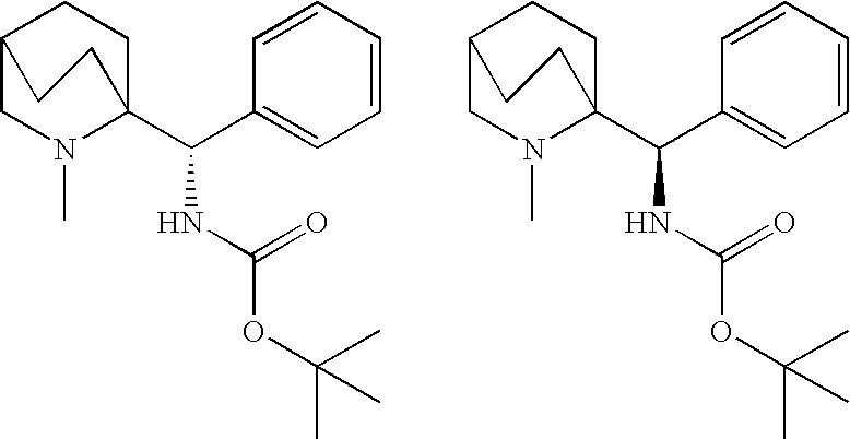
C12CN(C)C(C(NC(=O)OC(C)(C)C)C3=CC=CC=C3)(CC1)CC2.C12CN(C)C(C(NC(=O)OC(C)(C)C)C3=CC=CC=C3)(CC1)CC2
